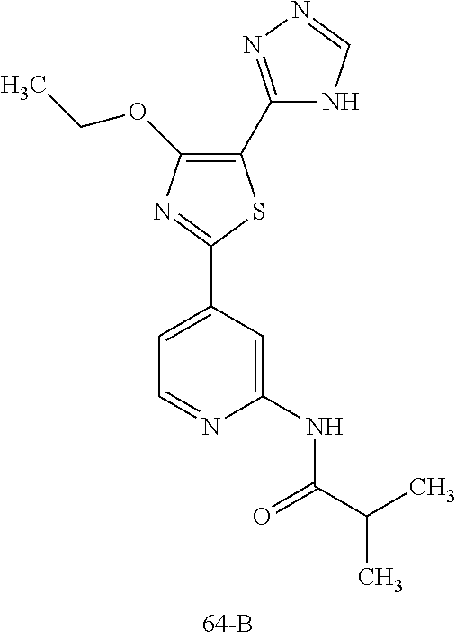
C1(C2=NN=CN2)=C(OCC)N=C(C2=CC=NC(NC(=O)C(C)C)=C2)S1
